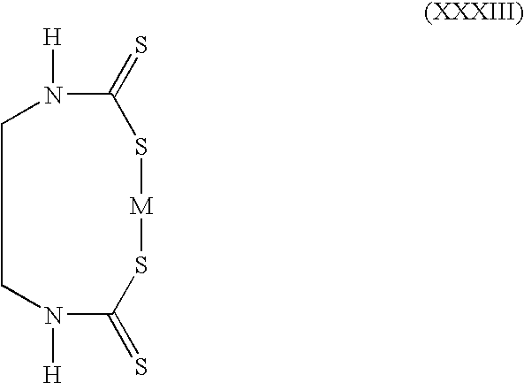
S1[M]SC(=S)N([H])CCN([H])C1=S
